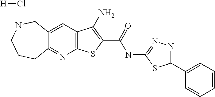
C12=C(C=C3C(=N1)CCCNC3)C(N)=C(C(=O)NC1=NN=C(C3=CC=CC=C3)S1)S2.[H]Cl
